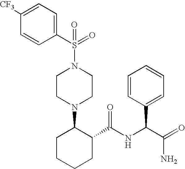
C1(S(N2CCN(C3CCCCC3C(NC(C(=O)N)C3=CC=CC=C3)=O)CC2)(=O)=O)=CC=C([CF3])C=C1
